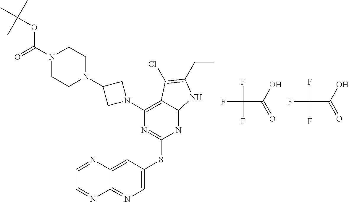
C1=C(SC2=NC(N3CC(N4CCN(C(OC(C)(C)C)=O)CC4)C3)=C3C(=N2)NC(CC)=C3Cl)C=C2C(=N1)N=CC=N2.FC(C(=O)O)(F)F.FC(C(=O)O)(F)F
